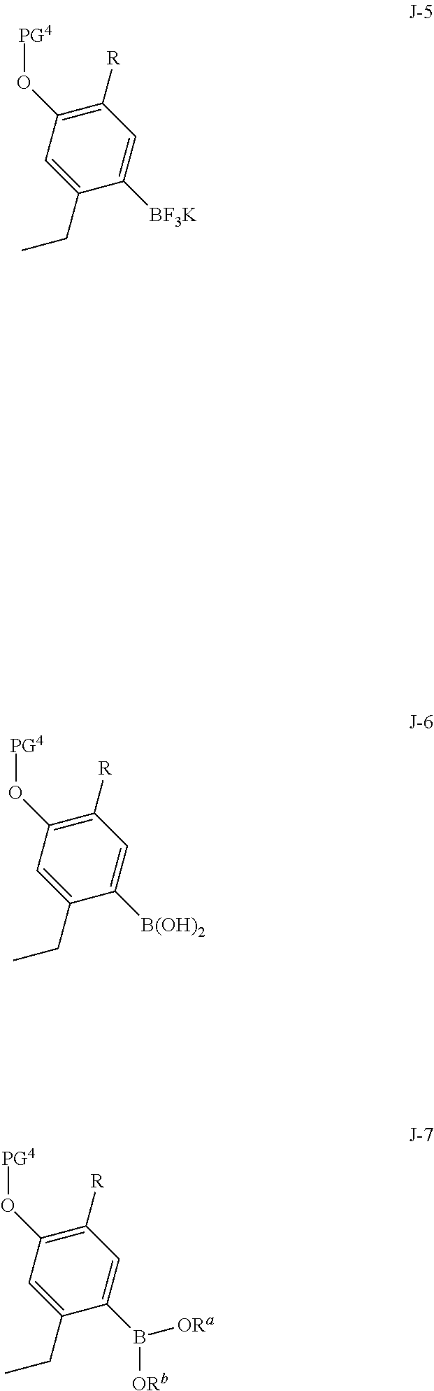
C1([R])=C(O[PG4])C=C(CC)C([BF3K])=C1.C1([R])=C(O[PG4])C=C(CC)C([B(OH)2])=C1.C1([R])=C(O[PG4])C=C(CC)C(B([ORa])[ORb])=C1
